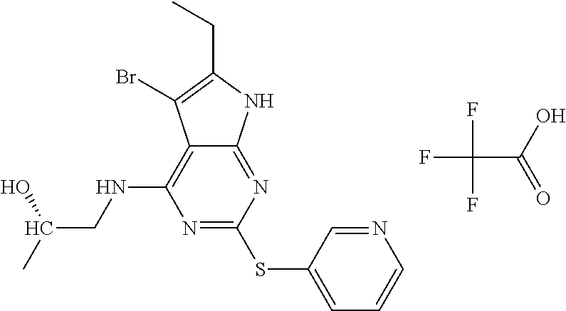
N1=C(SC2=CC=CN=C2)N=C2C(=C1NCC(C)O)C(Br)=C(CC)N2.FC(C(=O)O)(F)F
